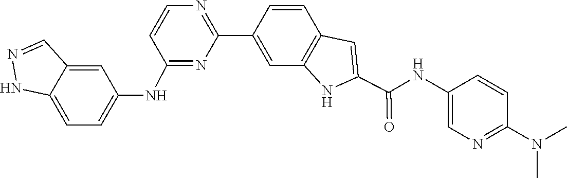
C1=CC2=C(C=C1C1=NC=CC(NC3=CC=C4C(=C3)C=NN4)=N1)NC(C(NC1=CN=C(N(C)C)C=C1)=O)=C2
